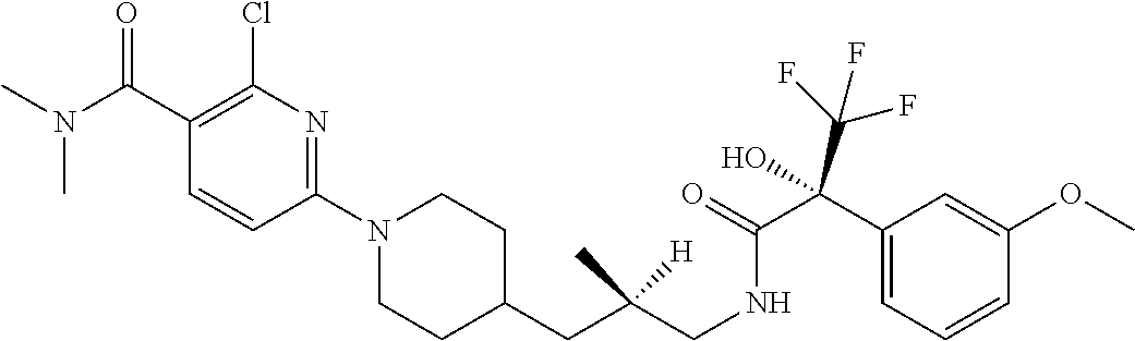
C1(N2CCC(CC(CNC(=O)C(C3=CC=CC(OC)=C3)(C(F)(F)F)O)([H])C)CC2)=NC(Cl)=C(C(N(C)C)=O)C=C1
